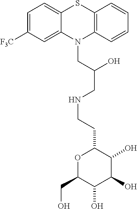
C1=C([F3C])C=C2C(=C1)SC1=C(N2CC(CNCCC2C(O)C(O)C(O)C(CO)O2)O)C=CC=C1
